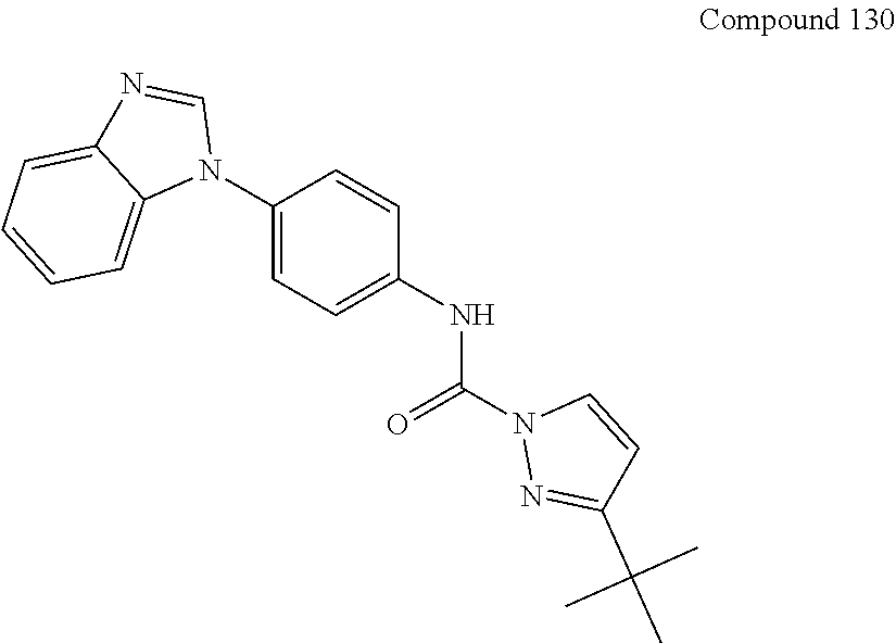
C1(N2C=NC3=CC=CC=C23)=CC=C(NC(N2N=C(C(C)(C)C)C=C2)=O)C=C1
